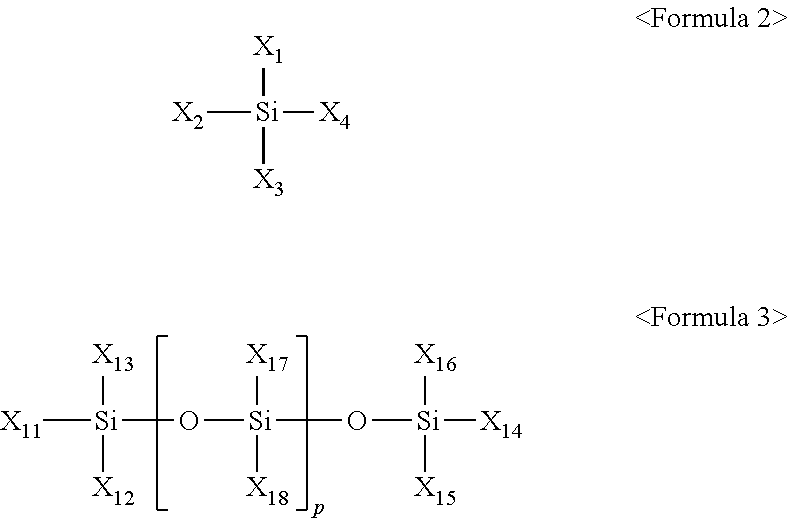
[X13][Si]([X11])([X12])O[Si]([X17])([X18])O[Si]([X16])([X14])[X15].[X1][Si]([X4])([X2])[X3]
